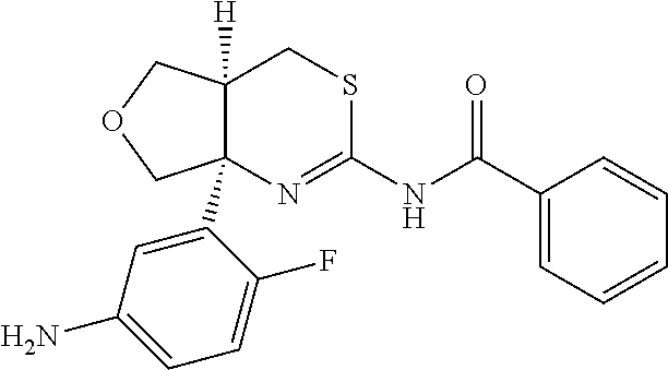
C12([H])C(C3=CC(N)=CC=C3F)(N=C(NC(=O)C3=CC=CC=C3)SC1)COC2
